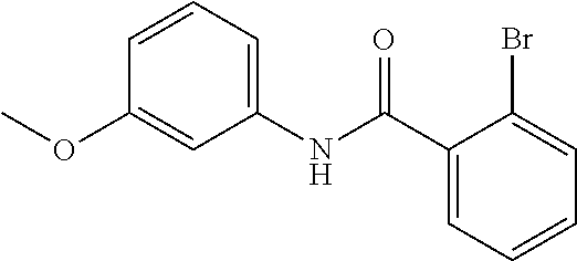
C1=CC=C(C(NC2=CC=CC(OC)=C2)=O)C(Br)=C1
